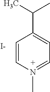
C1=CN(C)=CC=C1C(C)C.[I-]
